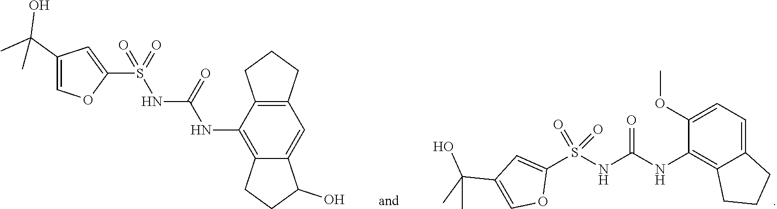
C1=C(OC)C(NC(=O)NS(C2=CC(C(C)(O)C)=CO2)(=O)=O)=C2C(=C1)CCC2.C12=C(C(NC(NS(=O)(=O)C3=CC(C(O)(C)C)=CO3)=O)=C3C(=C1)C(O)CC3)CCC2
